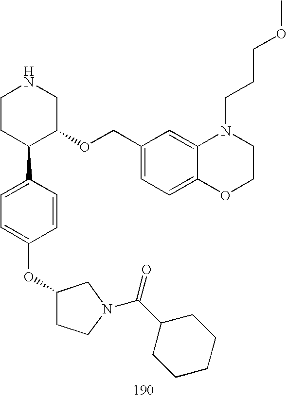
C1CC(C2=CC=C(OC3CCN(C(C4CCCCC4)=O)C3)C=C2)C(OCC2=CC=C3C(=C2)N(CCCOC)CCO3)CN1
